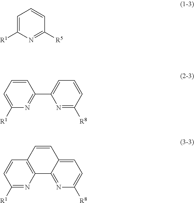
C1=C([R1])N=C([R5])C=C1.C1=C([R1])N=C(C2=CC=CC([R8])=N2)C=C1.C1=CC2=C(N=C1[R1])C1=NC([R8])=CC=C1C=C2
